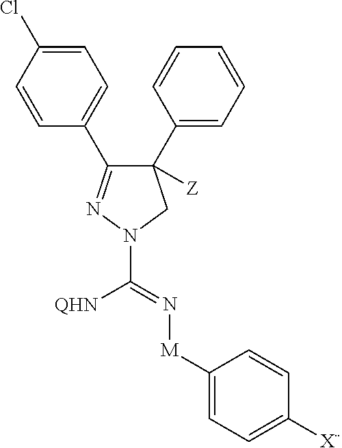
C1(C2=CC=CC=C2)([Z])C(C2=CC=C(Cl)C=C2)=NN(C(=N[M]C2=CC=C([X])C=C2)[QHN])C1
